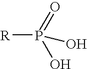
O=P(O)(O)[R]
